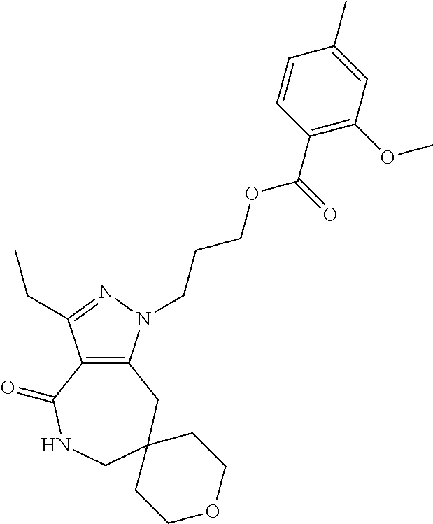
C12=C(N(CCCOC(C3=C(OC)C=C(C)C=C3)=O)N=C1CC)CC1(CNC2=O)CCOCC1
